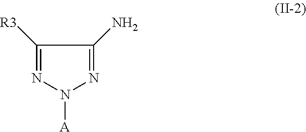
C1([R3])=NN([A])N=C1N
